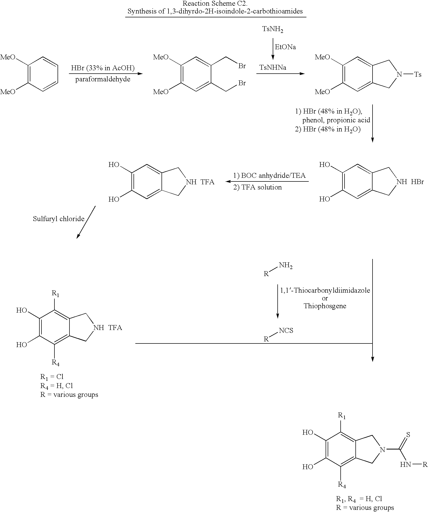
C1(O)=C(O)C=C2C(=C1)C[NH  HBr]C2.C1(O)=C(O)C=C2C(=C1)C[NH  TFA]C2.C1(O)=C(O)C([R4])=C2C(=C1[R1])C[NH  TFA]C2.[R]N.[R][NCS].C1(O)=C(O)C([R4])=C2C(=C1[R1])CN(C(=S)N[R])C2.[TsNHNa].[TsNH2].[EtONa].C1([MeO])=C([MeO])C=CC=C1.C1([MeO])=C([MeO])C=C2C(=C1)CN([Ts])C2.C1([MeO])=C([MeO])C=C(CBr)C(CBr)=C1
